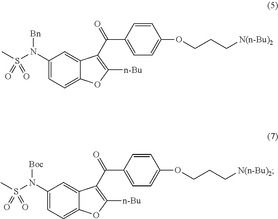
C1(N(S(C)(=O)=O)[Bn])=CC=C2C(=C1)C(C(=O)C1=CC=C(OCCC[N(n-Bu)2])C=C1)=C([n-Bu])O2.C1(N(S(C)(=O)=O)[Boc])=CC=C2C(=C1)C(C(=O)C1=CC=C(OCCC[N(n-Bu)2])C=C1)=C([n-Bu])O2
